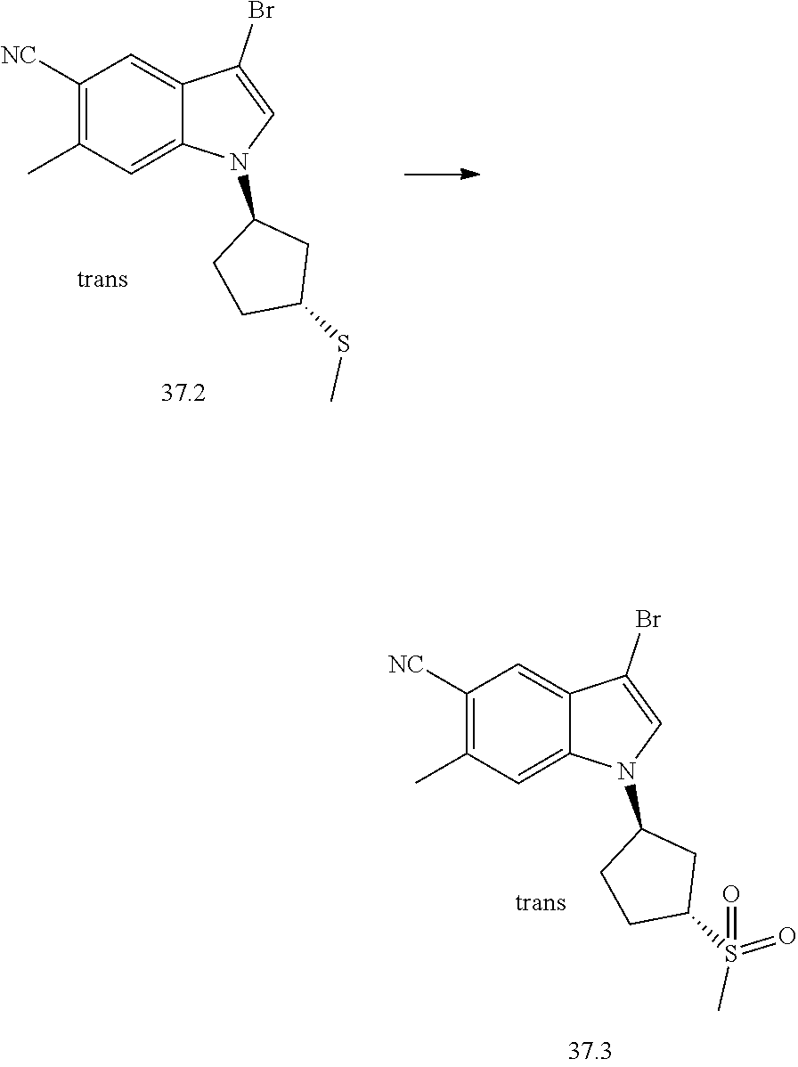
C1([NC])=C(C)C=C2C(=C1)C(Br)=CN2C1CCC(SC)C1.C1([NC])=C(C)C=C2C(=C1)C(Br)=CN2C1CCC(S(C)(=O)=O)C1
